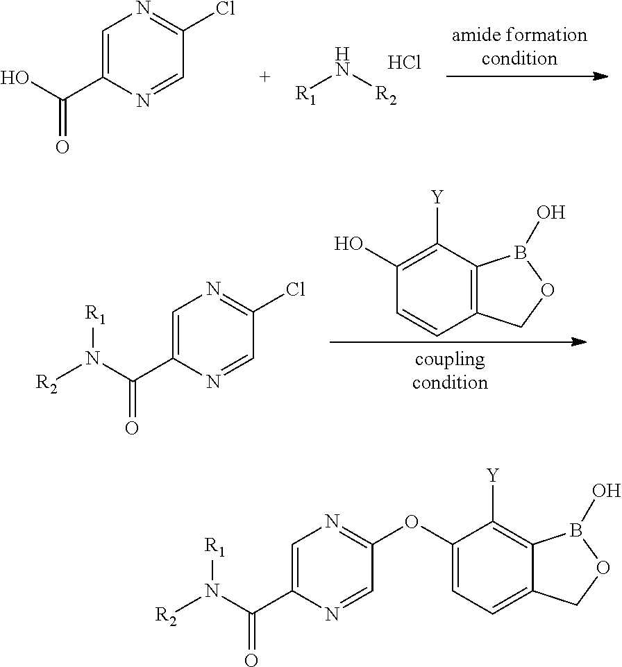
[R1]N[R2].Cl.C1=C(C(O)=O)N=CC(Cl)=N1.C1([Y])=C(O)C=CC2=C1B(O)OC2.C1=C(C(N([R2])[R1])=O)N=CC(Cl)=N1.C1=C(C(N([R2])[R1])=O)N=CC(OC2=CC=C3C(=C2[Y])B(O)OC3)=N1
